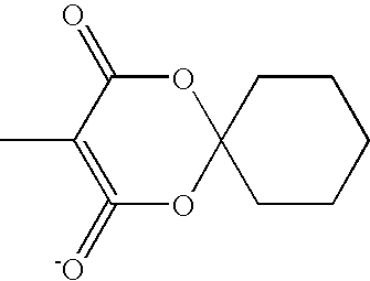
C1(=[-O])=C(C)C(=O)OC2(O1)CCCCC2
